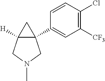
C12(C3=CC([CF3])=C(Cl)C=C3)C([H])(CN(C)C1)C2
